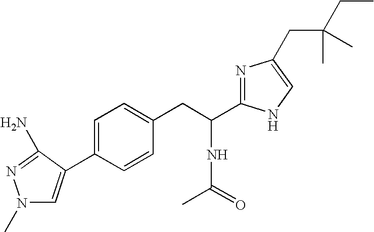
C1(C2=CN(C)N=C2N)=CC=C(CC(C2=NC(CC(CC)(C)C)=CN2)NC(C)=O)C=C1
